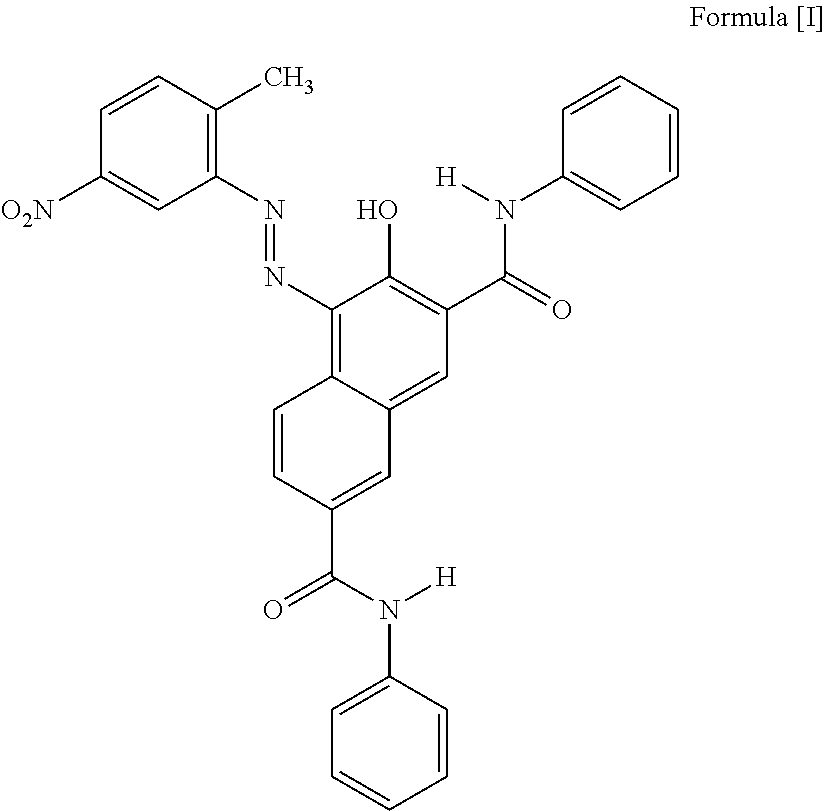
C1=CC([O2N])=CC(N=NC2=C3C(=CC(C(=O)N(C4=CC=CC=C4)[H])=C2O)C=C(C(N([H])C2=CC=CC=C2)=O)C=C3)=C1C
